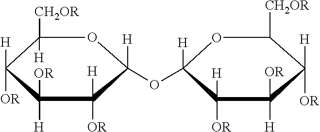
C1([CH2OR])([H])C([H])([OR])C([H])([OR])C([H])([OR])C([H])(OC2([H])OC([CH2OR])C([H])([OR])C([OR])([H])C2([OR])[H])O1
